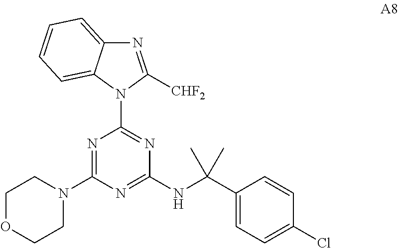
N1=C([CHF2])N(C2=NC(NC(C3=CC=C(Cl)C=C3)(C)C)=NC(N3CCOCC3)=N2)C2=CC=CC=C12
